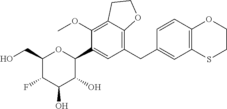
C1(CO)OC(C2=CC(CC3=CC4=C(C=C3)OCCS4)=C3C(=C2OC)CCO3)C(O)C(O)C1F
